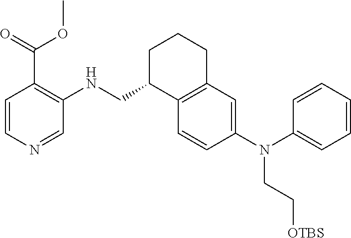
C12=C(C=C(N(C3=CC=CC=C3)CC[OTBS])C=C1)CCCC2CNC1=C(C(=O)OC)C=CN=C1
